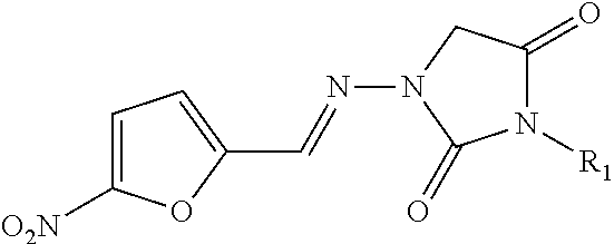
C1=C([O2N])OC(C=NN2C(=O)N([R1])C(=O)C2)=C1
